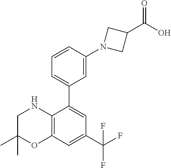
C1=CC(N2CC(C(O)=O)C2)=CC(C2=CC(C(F)(F)F)=CC3=C2NCC(C)(C)O3)=C1
